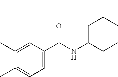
C1(C)=CC(C(NC(CC)CC(C)C)=O)=CC=C1C
